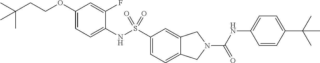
C1(OCCC(C)(C)C)=CC=C(NS(C2=CC=C3C(=C2)CN(C(NC2=CC=C(C(C)(C)C)C=C2)=O)C3)(=O)=O)C(F)=C1
